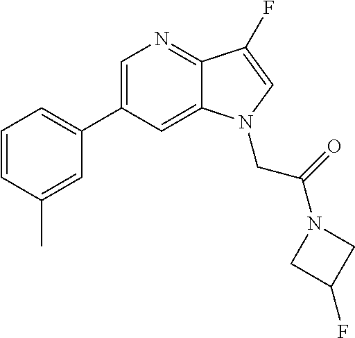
C1=C(C2=CC=CC(C)=C2)C=C2C(=N1)C(F)=CN2CC(N1CC(F)C1)=O
